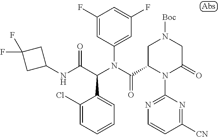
C1(F)=CC(N(C(=O)C2N(C3=NC=CC([CN])=N3)C(=O)CN([Boc])C2)C(C(NC2CC(F)(F)C2)=O)C2=CC=CC=C2Cl)=CC(F)=C1
